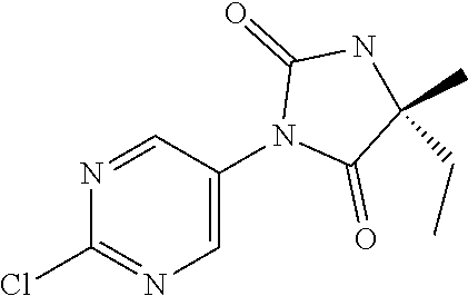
N1=CC(N2C(=O)C(C)(CC)NC2=O)=CN=C1Cl
